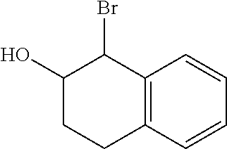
C12=C(C=CC=C1)CCC(O)C2Br
